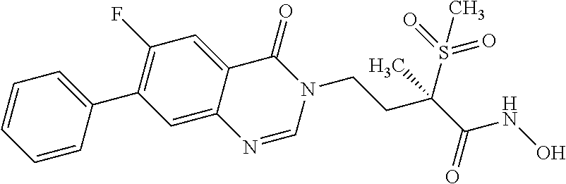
C1(F)=C(C2=CC=CC=C2)C=C2C(=C1)C(=O)N(CCC(C(NO)=O)(S(=O)(=O)C)C)C=N2
